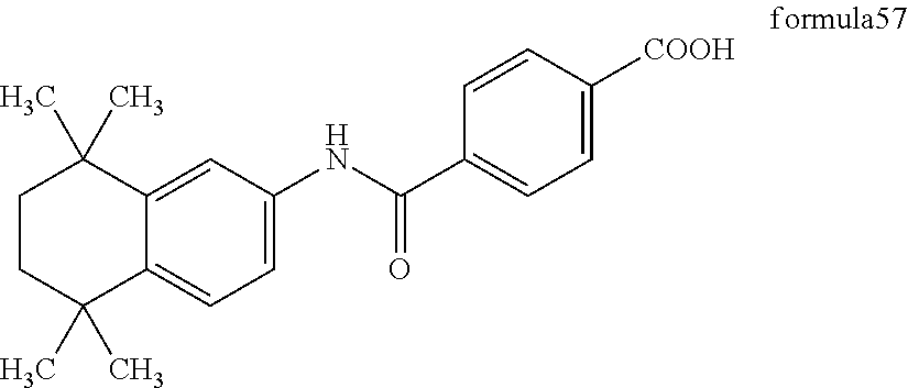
C1=C(NC(C2=CC=C([COOH])C=C2)=O)C=C2C(=C1)C(C)(C)CCC2(C)C
